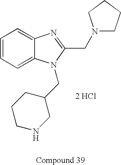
C1=CC=C2C(=C1)N=C(CN1CCCC1)N2CC1CCCNC1.[2 HCl]
